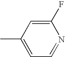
CC1=CC=NC(F)=C1
